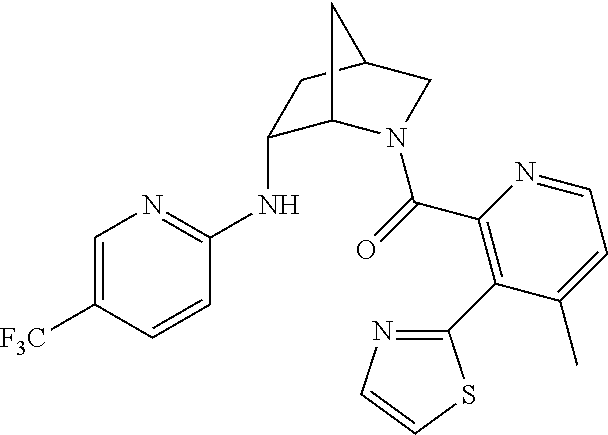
C1=C([F3C])C=CC(NC2C3N(C(=O)C4=C(C5=NC=CS5)C(C)=CC=N4)CC(C2)C3)=N1
